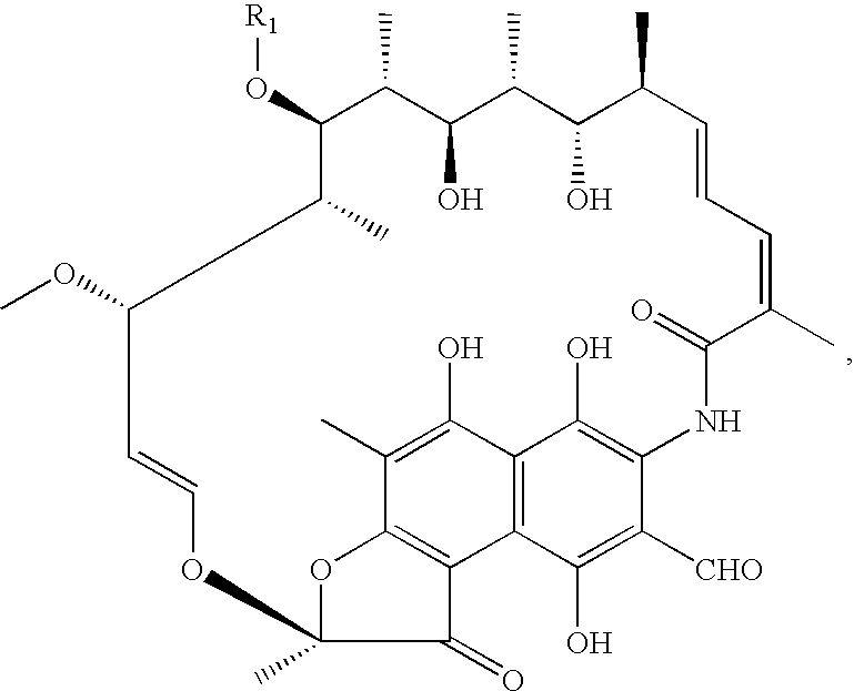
C1(O[R1])C(C)C(O)C(C)C(O)C(C)C=CC=C(C)C(=O)NC2=C(O)C3=C(C(O)=C2[CHO])C2=C(C(C)=C3O)OC(C)(C2=O)OC=CC(OC)C1C
